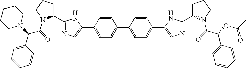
C1N(C(C(=O)N2C(C3=NC=C(C4=CC=C(C5=CC=C(C6=CN=C(C7CCCN7C(C(C7=CC=CC=C7)OC(=O)C)=O)N6)C=C5)C=C4)N3)CCC2)C2=CC=CC=C2)CCCC1
